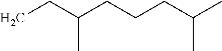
CCC(CCCC(C)C)C
